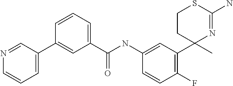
C1CC(C)(C2=C(F)C=CC(NC(C3=CC=CC(C4=CC=CN=C4)=C3)=O)=C2)N=C(N)S1
